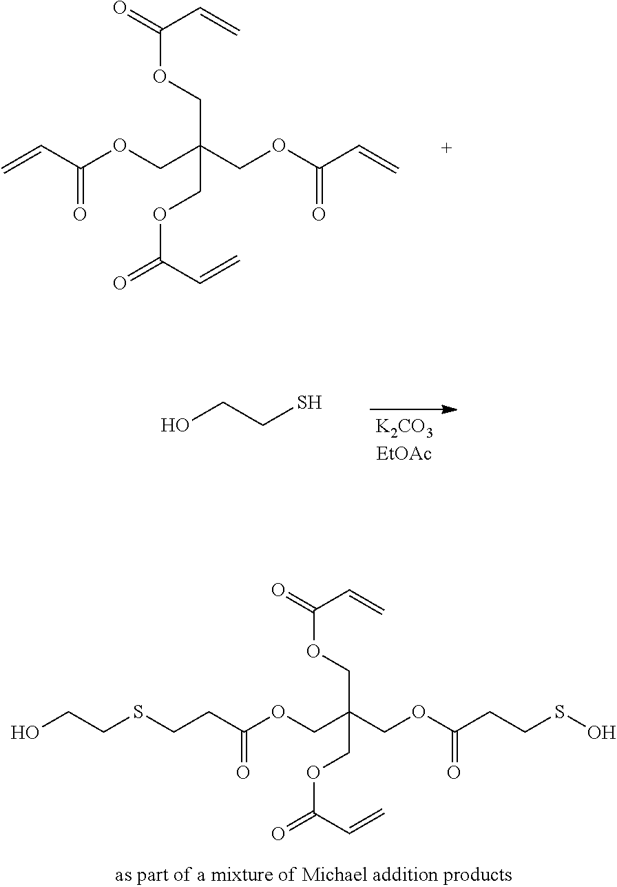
[K2CO3EtOAc].OCCS.C=CC(OCC(COC(C=C)=O)(COC(=O)C=C)COC(=O)C=C)=O.OCCSCCC(OCC(COC(CCSO)=O)(COC(=O)C=C)COC(=O)C=C)=O
